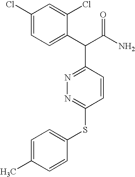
C1=C(Cl)C=C(Cl)C(C(C(N)=O)C2=NN=C(SC3=CC=C(C)C=C3)C=C2)=C1
